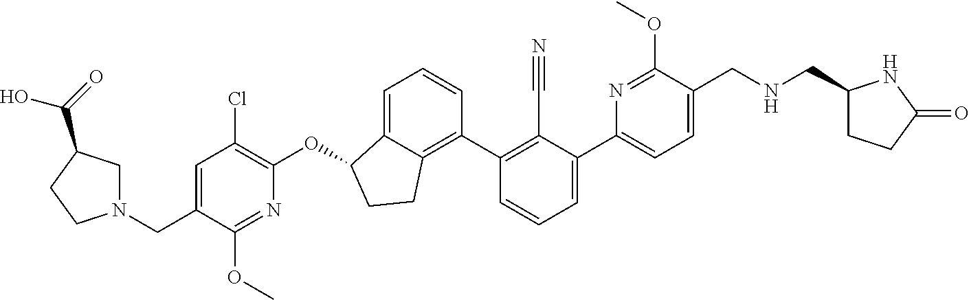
O(C1C2=CC=CC(C3=C(C#N)C(C4=CC=C(CNCC5CCC(=O)N5)C(OC)=N4)=CC=C3)=C2CC1)C1=C(Cl)C=C(CN2CC(C(=O)O)CC2)C(OC)=N1
